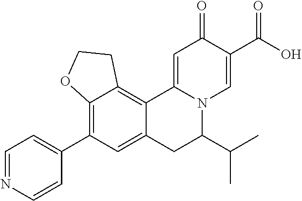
C12=C(C3=CC=NC=C3)C=C3C(=C1CCO2)C1=CC(=O)C(C(=O)O)=CN1C(C(C)C)C3
